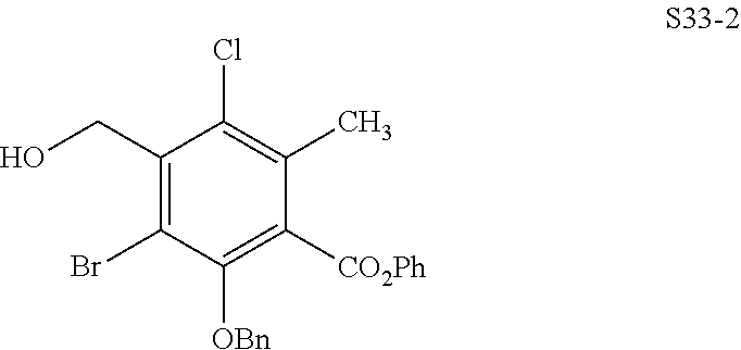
C1(CO)=C(Br)C([OBn])=C([CO2Ph])C(C)=C1Cl
